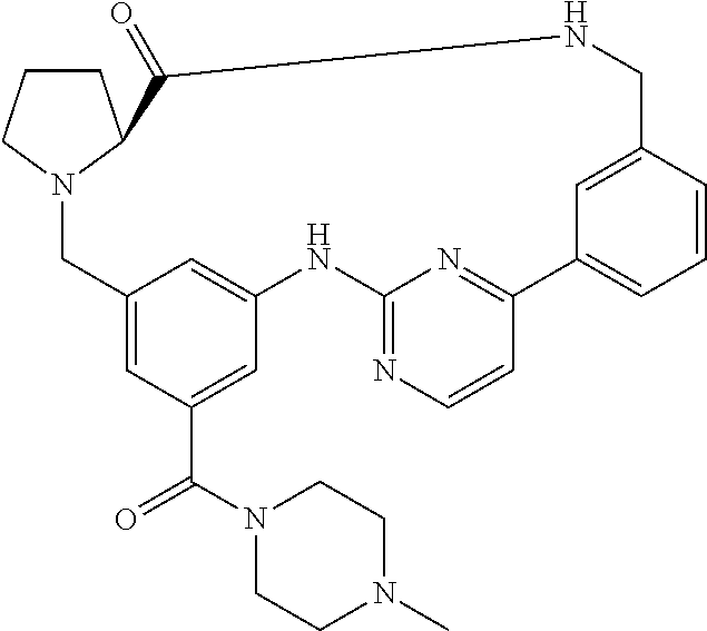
C12=CC(C(N3CCN(C)CC3)=O)=CC(=C1)NC1=NC=CC(=N1)C1=CC=CC(=C1)CNC(=O)C1N(C2)CCC1
